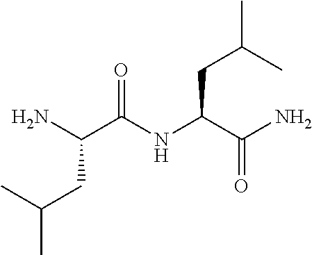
NC(C(NC(C(N)=O)CC(C)C)=O)CC(C)C
